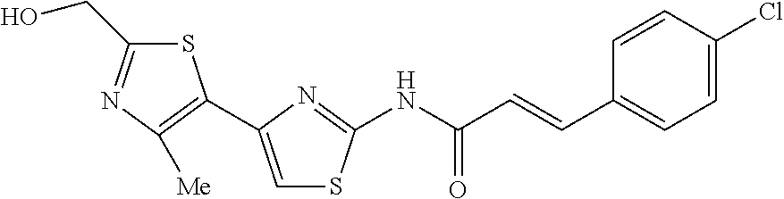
N(C(=O)C=CC1=CC=C(Cl)C=C1)C1=NC(C2=C([Me])N=C(CO)S2)=CS1
